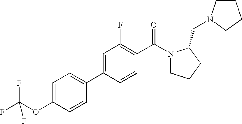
C1=C(OC(F)(F)F)C=CC(C2=CC(F)=C(C(=O)N3CCCC3CN3CCCC3)C=C2)=C1
